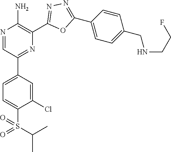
N1=CC(C2=CC=C(S(=O)(C(C)C)=O)C(Cl)=C2)=NC(C2=NN=C(C3=CC=C(CNCCF)C=C3)O2)=C1N
